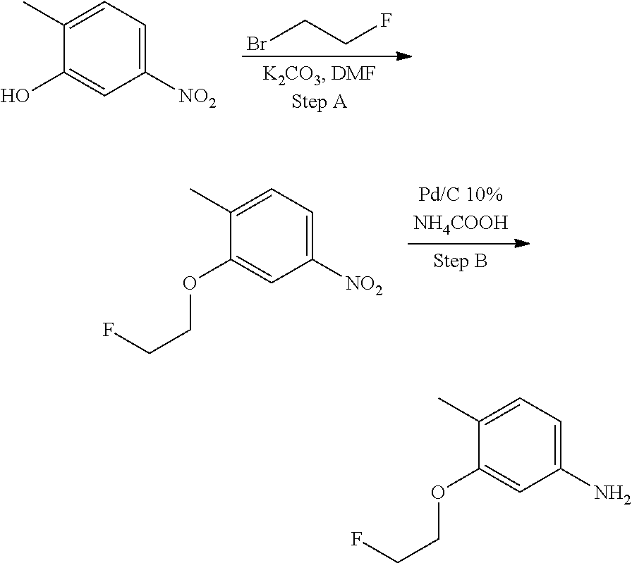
BrCCF.C1([NO2])=CC=C(C)C(O)=C1.C1([NO2])=CC=C(C)C(OCCF)=C1.C1(N)=CC=C(C)C(OCCF)=C1
